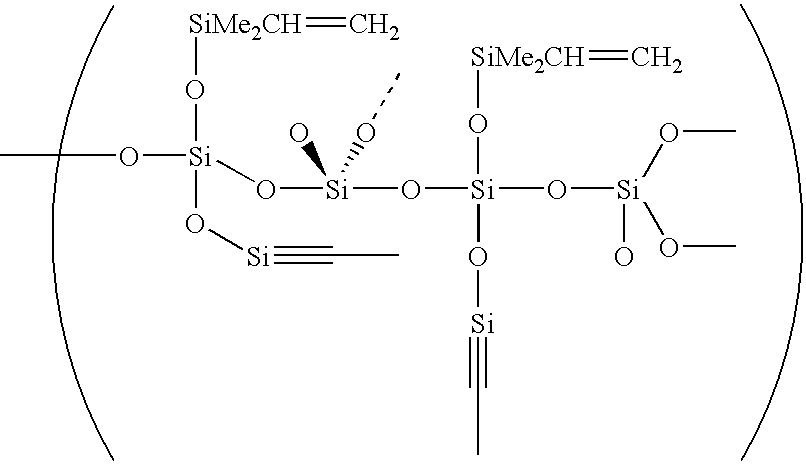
CO[Si](O[SiMe2CH]=C)(O[Si]#CC)O[Si](O[Si](O[SiMe2CH]=C)(O[Si](O)(OC)OC)O[Si]#CC)(O)OC
